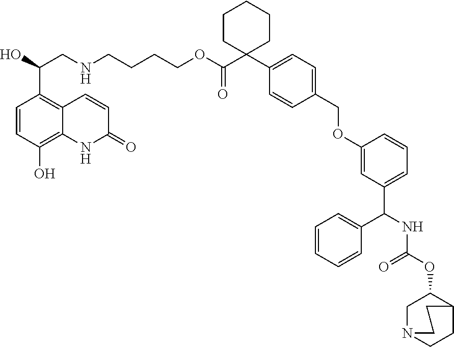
C(C1=C2C=CC(=O)NC2=C(O)C=C1)(CNCCCCOC(=O)C1(C2=CC=C(COC3=CC(C(C4=CC=CC=C4)NC(OC4CN5CCC4CC5)=O)=CC=C3)C=C2)CCCCC1)O
